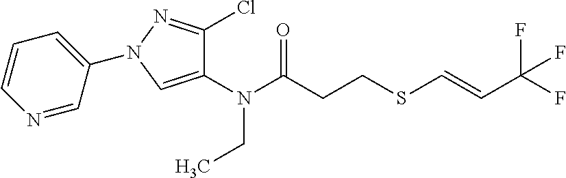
N(C(CCSC=CC(F)(F)F)=O)(CC)C1=CN(C2=CC=CN=C2)N=C1Cl
